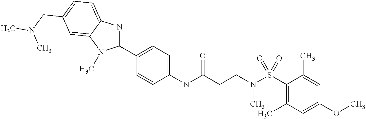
C1(NC(CCN(S(C2=C(C)C=C(OC)C=C2C)(=O)=O)C)=O)=CC=C(C2=NC3=CC=C(CN(C)C)C=C3N2C)C=C1
